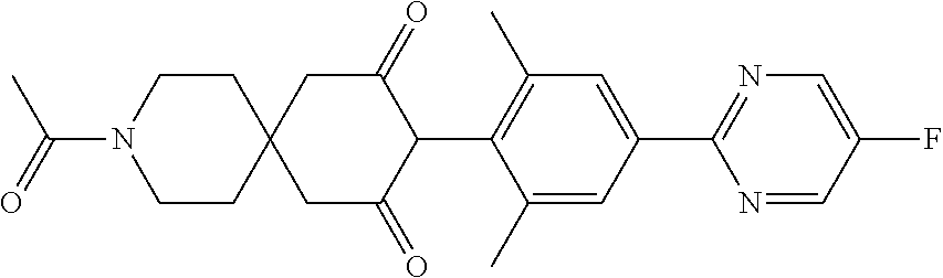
C1(C)=CC(C2=NC=C(F)C=N2)=CC(C)=C1C1C(=O)CC2(CC1=O)CCN(C(=O)C)CC2
